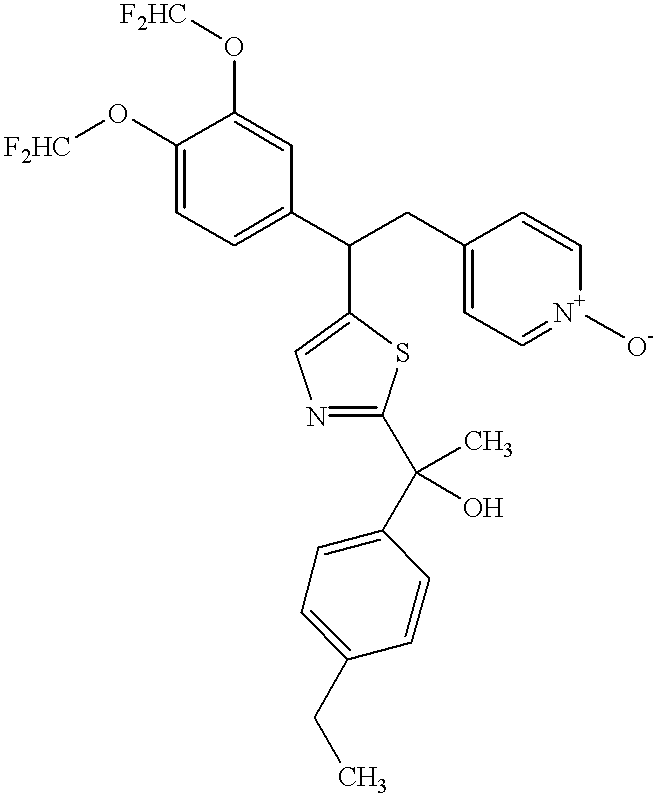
C1(O[F2HC])=CC=C(C(C2=CN=C(C(C3=CC=C(CC)C=C3)(C)O)S2)CC2=CC=[N+]([O-])C=C2)C=C1O[F2HC]
